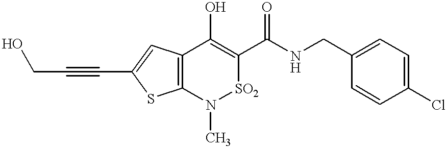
C12=C(C(O)=C(C(NCC3=CC=C(Cl)C=C3)=O)[SO2]N1C)C=C(C#CCO)S2
